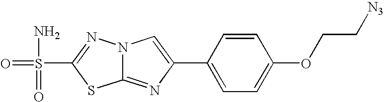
C12=NC(C3=CC=C(OCC[N3])C=C3)=CN1N=C(S(=O)(N)=O)S2
